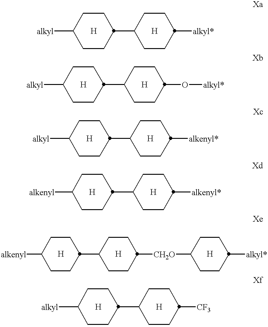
[alkyl]C1CCC(C2CCC([alkyl*])CC2)CC1.[alkyl]C1CCC(C2CCC(O[alkyl*])CC2)CC1.[alkyl]C1CCC(C2CCC([alkenyl*])CC2)CC1.[alkenyl]C1CCC(C2CCC([alkenyl*])CC2)CC1.[alkenyl]C1CCC(C2CCC([CH2O]C3CCC([alkyl*])CC3)CC2)CC1.[alkyl]C1CCC(C2CCC([CF3])CC2)CC1
